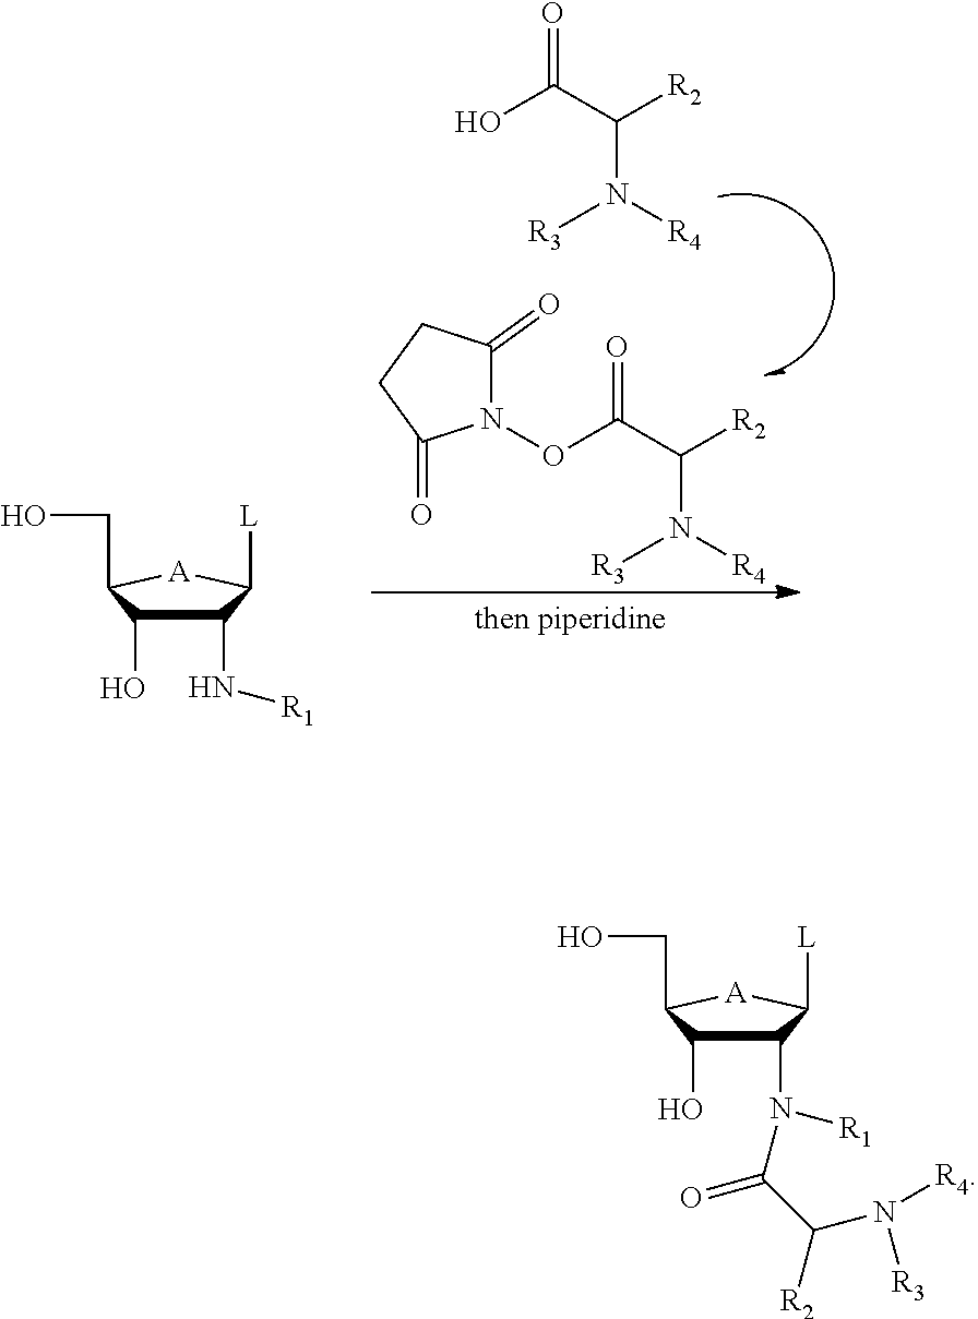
N1(OC(C([R2])N([R4])[R3])=O)C(=O)CCC1=O.C(C([R2])N([R4])[R3])(=O)O.C1(N[R1])C(O)C(CO)[A]C1[L].C1(N(C(C(N([R3])[R4])[R2])=O)[R1])C(O)C(CO)[A]C1[L]
